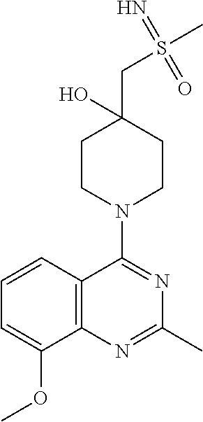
C12=C(N=C(C)N=C1N1CCC(CS(=N)(=O)C)(O)CC1)C(OC)=CC=C2
